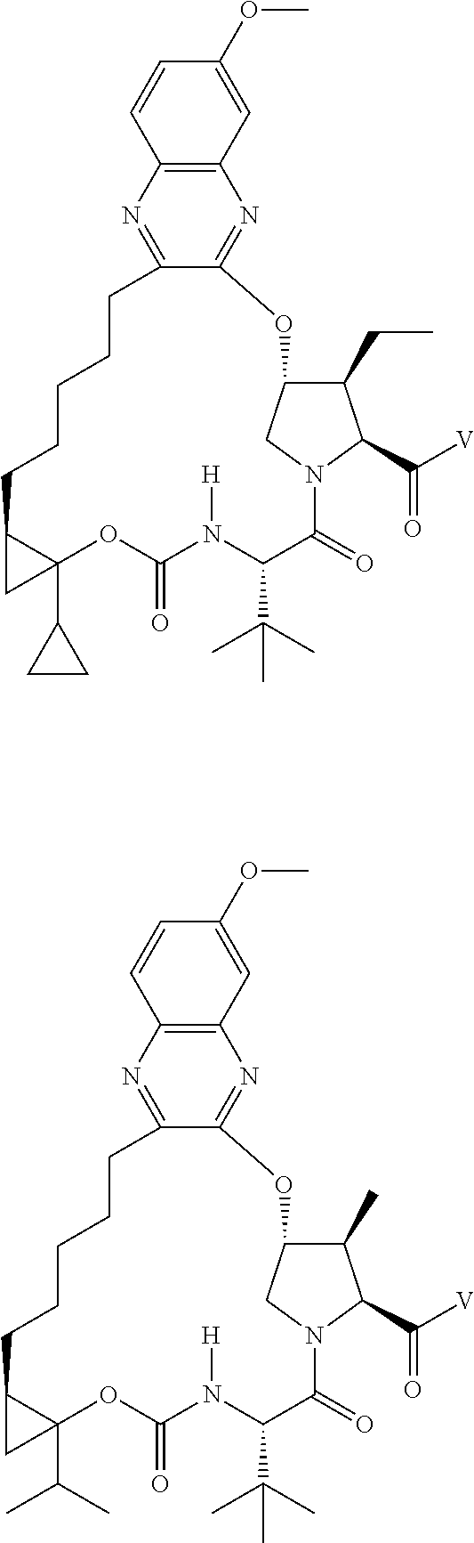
C12=C(N=C3C(=N1)OC1C(CC)C(C([V])=O)N(C(=O)C(C(C)(C)C)N([H])C(=O)OC4(C5CC5)C(CCCCC3)C4)C1)C=CC(OC)=C2.C12=C(N=C3C(=N1)OC1C(C)C(C([V])=O)N(C(=O)C(C(C)(C)C)N([H])C(=O)OC4(C(C)C)C(CCCCC3)C4)C1)C=CC(OC)=C2
